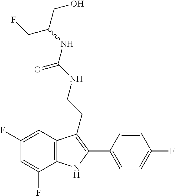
C1=C(F)C2=C(C=C1F)C(CCNC(NC(CO)CF)=O)=C(C1=CC=C(F)C=C1)N2
